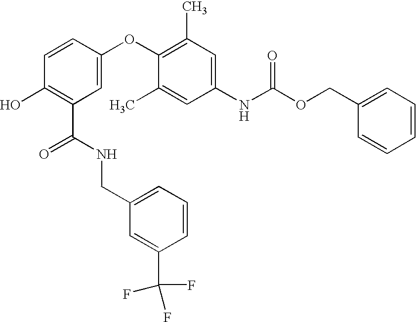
C1(O)=C(C(NCC2=CC=CC(C(F)(F)F)=C2)=O)C=C(OC2=C(C)C=C(NC(OCC3=CC=CC=C3)=O)C=C2C)C=C1
